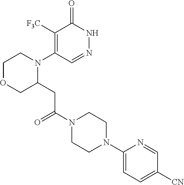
C1([F3C])=C(N2C(CC(N3CCN(C4=CC=C([CN])C=N4)CC3)=O)COCC2)C=NNC1=O
